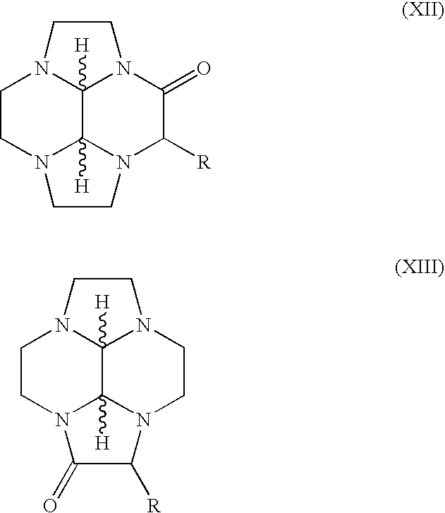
C1CN2C3([H])C4([H])N1CCN4C(=O)C([R])N3CC2.C1CN2C3([H])C4([H])N1CCN4CCN3C([R])C2=O
